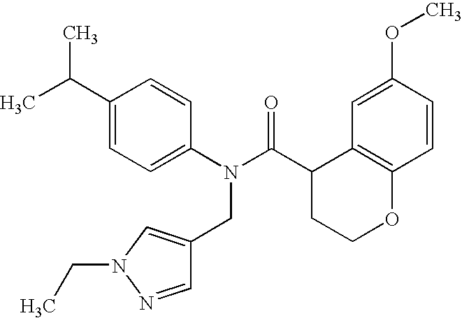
C1=C(C(C)C)C=CC(N(C(C2CCOC3=C2C=C(OC)C=C3)=O)CC2=CN(CC)N=C2)=C1
